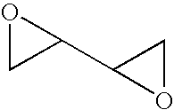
O1CC1C1OC1
